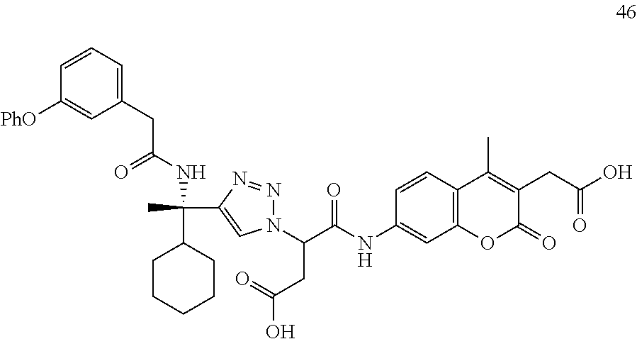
C1=CC2=C(C=C1NC(C(CC(O)=O)N1N=NC(C(C)(C3CCCCC3)NC(=O)CC3=CC=CC([PhO])=C3)=C1)=O)OC(=O)C(CC(O)=O)=C2C
